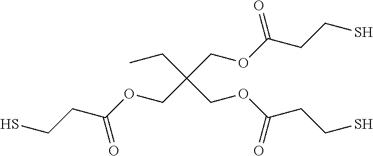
C(C(COC(CCS)=O)(COC(CCS)=O)COC(CCS)=O)C
